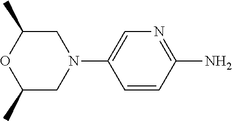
N1(C2=CN=C(N)C=C2)CC(C)OC(C)C1
